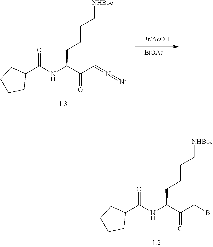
[EtOAc].C(C(C(C=[N+]=[N-])=O)NC(C1CCCC1)=O)CCC[NHBoc].C(C(C(CBr)=O)NC(C1CCCC1)=O)CCC[NHBoc]
